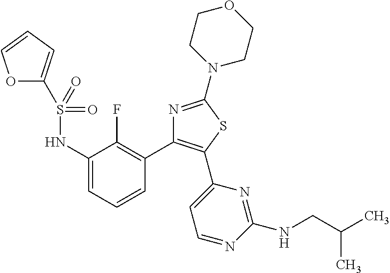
C1(NS(=O)(=O)C2=CC=CO2)=CC=CC(C2=C(C3=CC=NC(NCC(C)C)=N3)SC(N3CCOCC3)=N2)=C1F
